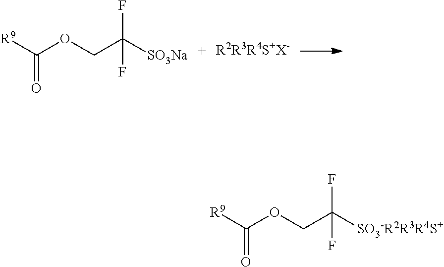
[R9]C(OCC([SO3Na])(F)F)=O.[R2R3R4S+X-].[R9]C(OCC([SO3-R2R3R4S+])(F)F)=O
